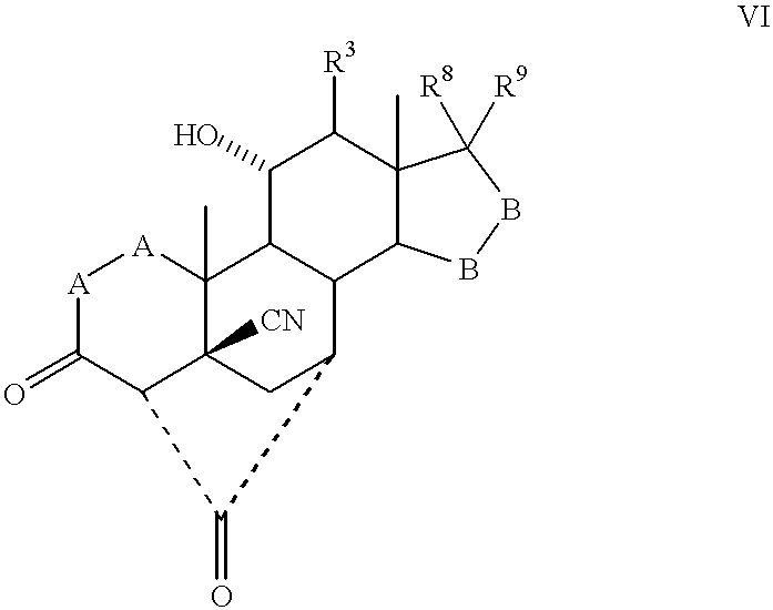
[A]1C(=O)C2C3([CN])C(C)([A]1)C1C(C(C3)C2=O)C2C(C)(C([R3])C1O)C([R9])([R8])BB2
